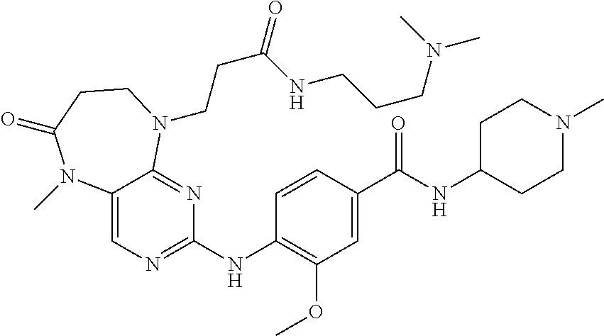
C12=CN=C(NC3=C(OC)C=C(C(NC4CCN(C)CC4)=O)C=C3)N=C1N(CCC(=O)NCCCN(C)C)CCC(=O)N2C
